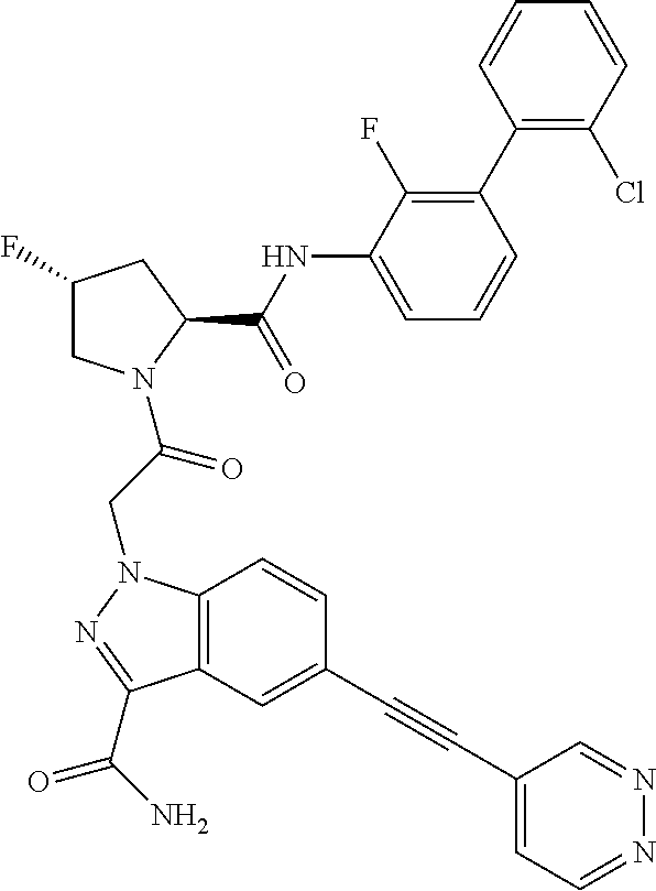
C1(NC(C2CC(F)CN2C(CN2C3=C(C(C(N)=O)=N2)C=C(C#CC2=CC=NN=C2)C=C3)=O)=O)=CC=CC(C2=C(Cl)C=CC=C2)=C1F
